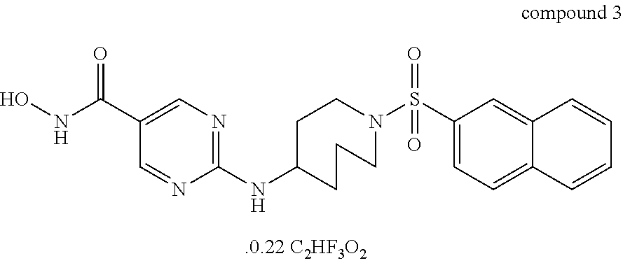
C1C(NC2=NC=C(C(=O)NO)C=N2)CCCN(S(C2=CC=C3C(=C2)C=CC=C3)(=O)=O)C1
